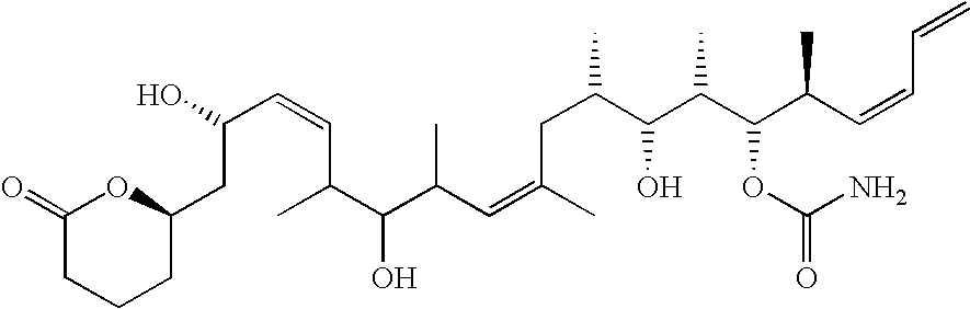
C(C(C=CC(C(C(C=C(C)CC(C)C(C(C(C(C=CC=C)C)OC(=O)N)C)O)C)O)C)O)C1CCCC(=O)O1
